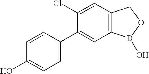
C1=CC(C2=CC3=C(C=C2Cl)COB3O)=CC=C1O
